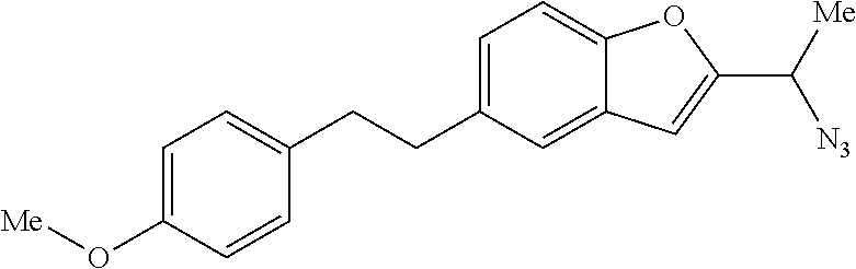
C1=C(CCC2=CC=C(O[Me])C=C2)C=C2C(=C1)OC(C([Me])[N3])=C2
